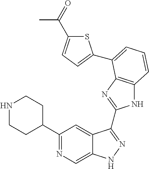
C1(C2=NC=C3C(=C2)C(C2=NC4=C(N2)C=CC=C4C2=CC=C(C(=O)C)S2)=NN3)CCNCC1
